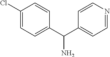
C1(Cl)=CC=C(C(C2=CC=NC=C2)N)C=C1
